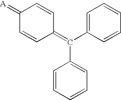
C1(=[A])C=CC(=C(C2=CC=CC=C2)C2=CC=CC=C2)C=C1
